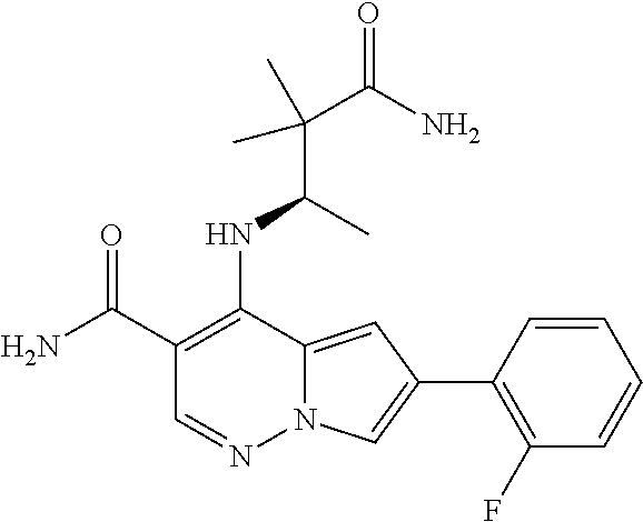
C1(C(N)=O)=C(NC(C(C(N)=O)(C)C)C)C2=CC(C3=C(F)C=CC=C3)=CN2N=C1
